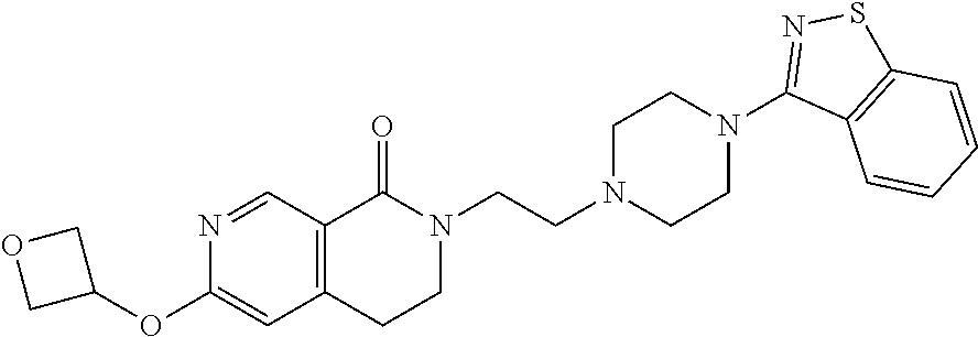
N1(CCN2CCN(C3=NSC4=C3C=CC=C4)CC2)C(=O)C2=C(CC1)C=C(OC1COC1)N=C2
